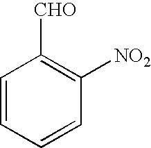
C1=CC=CC([NO2])=C1[CHO]
